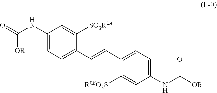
C1(C=CC2=CC=C(NC(=O)[OR])C=C2[SO3R0A])=CC=C(NC([OR])=O)C=C1[R0BO3S]
